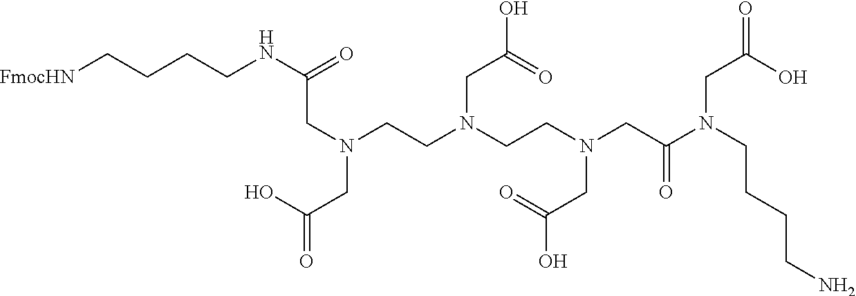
C(CN(CCCCN)C(CN(CC(=O)O)CCN(CC(O)=O)CCN(CC(O)=O)CC(NCCCC[FmocHN])=O)=O)(=O)O
